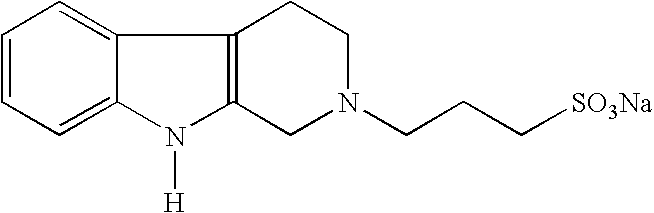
C1=CC=C2C(=C1)C1=C(N2[H])CN(CCC[SO3Na])CC1
